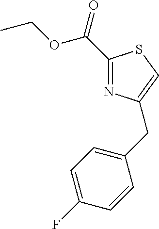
C(C1=NC(CC2=CC=C(F)C=C2)=CS1)(=O)OCC
